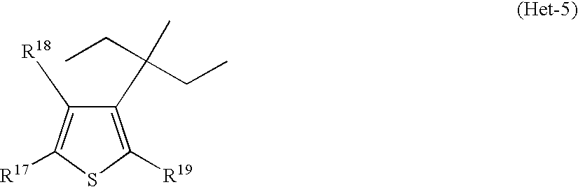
C1(C(C)(CC)CC)=C([R19])SC([R17])=C1[R18]
